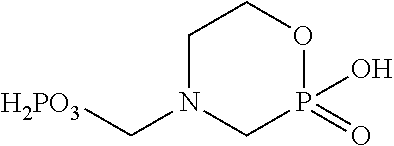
C1N(C[H2PO3])CP(O)(=O)OC1
